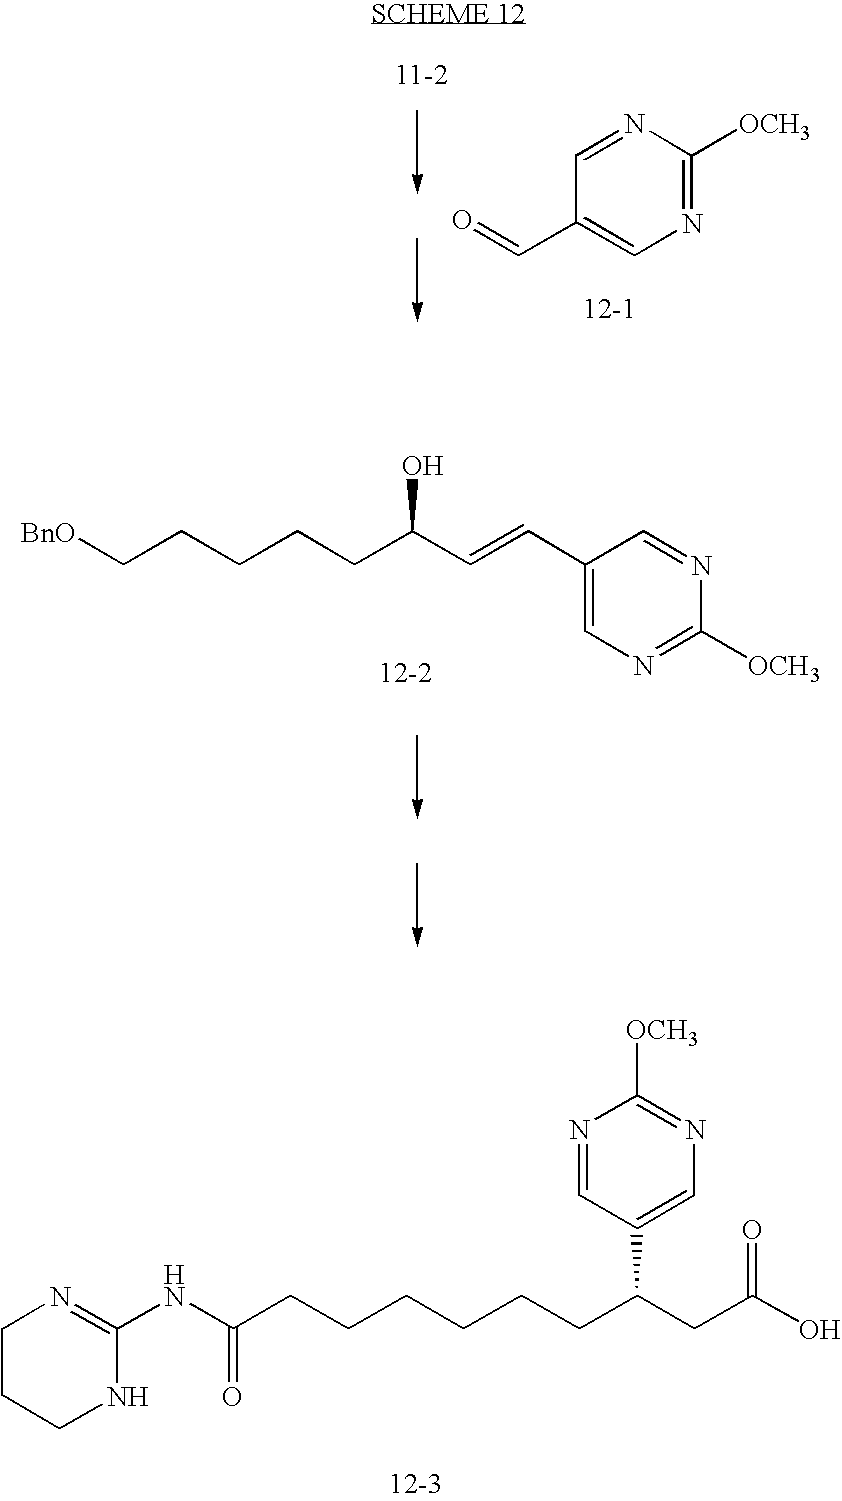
N1=C([OCH3])N=CC(C=O)=C1.C1(C=CC(CCCCC[BnO])O)=CN=C([OCH3])N=C1.C1CCNC(NC(CCCCCCC(CC(O)=O)C2=CN=C([OCH3])N=C2)=O)=N1
